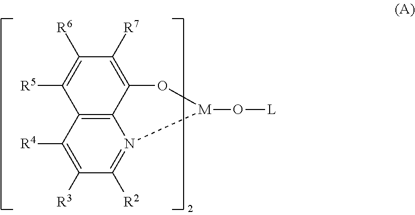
C1([R7])=C2C3=C(C([R5])=C1[R6])C([R4])=C([R3])C([R2])=N3[M](O[L])O2
